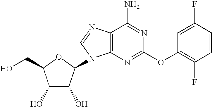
C1(O)C(O)C(N2C3=C(C(N)=NC(OC4=C(F)C=CC(F)=C4)=N3)N=C2)OC1CO
